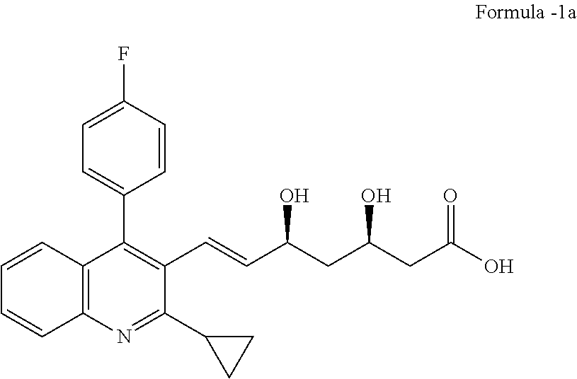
C1=C(F)C=CC(C2=C(C=CC(CC(CC(O)=O)O)O)C(C3CC3)=NC3=C2C=CC=C3)=C1
